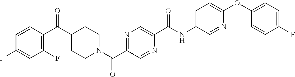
N(C(C1=CN=C(C(=O)N2CCC(C(C3=C(F)C=C(F)C=C3)=O)CC2)C=N1)=O)C1=CC=C(OC2=CC=C(F)C=C2)N=C1
